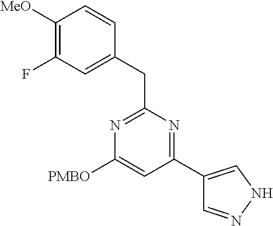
N1=C(CC2=CC(F)=C([MeO])C=C2)N=C(C2=CNN=C2)C=C1[PMBO]
